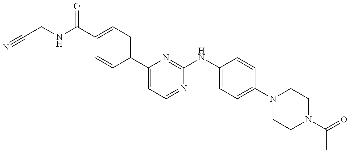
C1(C(NCC#N)=O)=CC=C(C2=CC=NC(NC3=CC=C(N4CCN(C(C)=O)CC4)C=C3)=N2)C=C1
